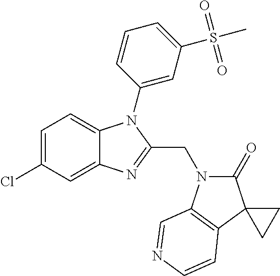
C1=C(Cl)C=C2C(=C1)N(C1=CC(S(=O)(=O)C)=CC=C1)C(CN1C(=O)C3(C4=C1C=NC=C4)CC3)=N2
